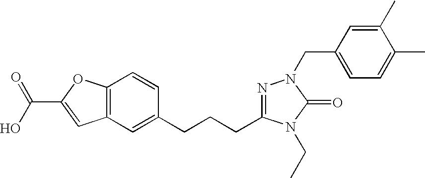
C12=C(C=C(CCCC3=NN(CC4=CC=C(C)C(C)=C4)C(=O)N3CC)C=C1)C=C(C(=O)O)O2
